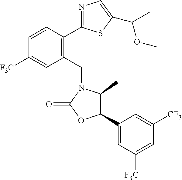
C1(CN2C(C)C(C3=CC([F3C])=CC([CF3])=C3)OC2=O)=C(C2=NC=C(C(OC)C)S2)C=CC([F3C])=C1
